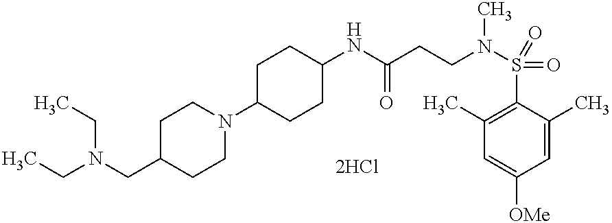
C1(C)=C(S(N(CCC(NC2CCC(N3CCC(CN(CC)CC)CC3)CC2)=O)C)(=O)=O)C(C)=CC([OMe])=C1
